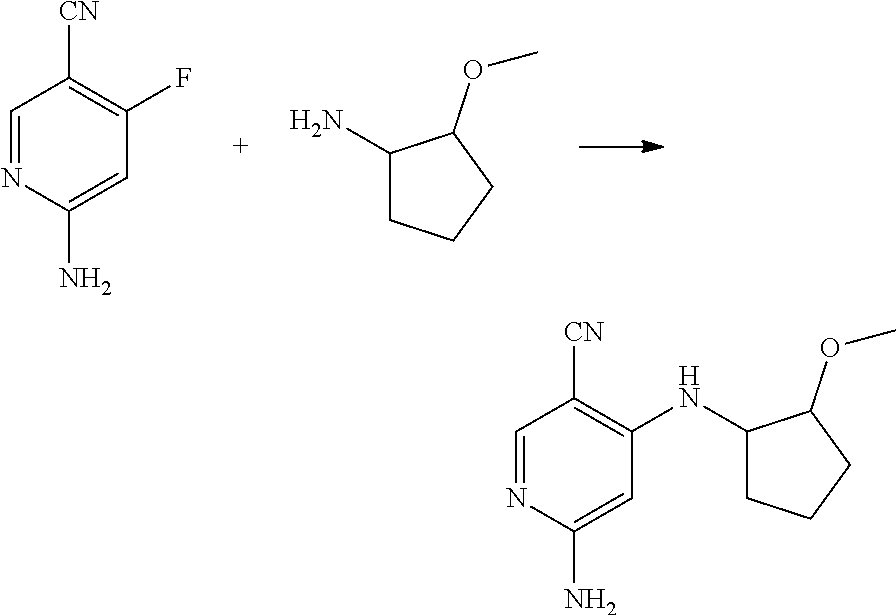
C1(N)CCCC1OC.C1=NC(N)=CC(F)=C1[CN].C1=NC(N)=CC(NC2CCCC2OC)=C1[CN]
